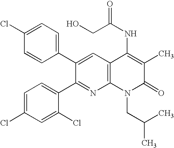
C1=CC(C2=CC3=C(N=C2C2=CC=C(Cl)C=C2Cl)N(CC(C)C)C(=O)C(C)=C3NC(=O)CO)=CC=C1Cl
